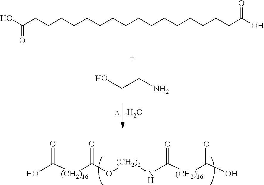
OC([(CH2)16]C(O[(CH2)2]NC([(CH2)16]C(O)=O)=O)=O)=O.C(C(=O)O)CCCCCCCCCCCCCCCC(=O)O.[D].[-H2O].C(CN)O
